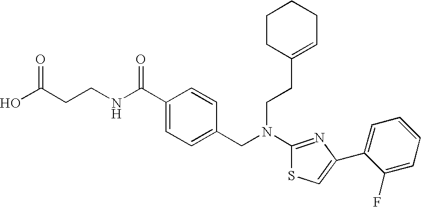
N(C1=NC(C2=CC=CC=C2F)=CS1)(CC1=CC=C(C(NCCC(O)=O)=O)C=C1)CCC1=CCCCC1
